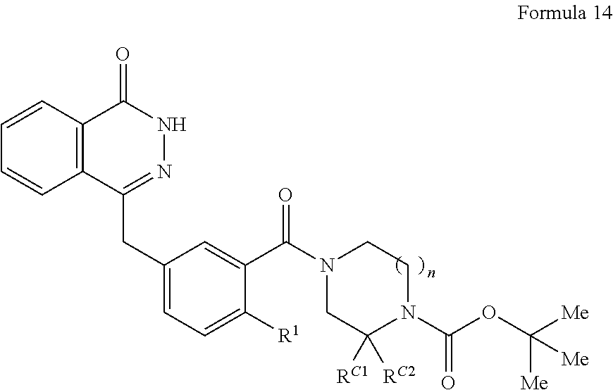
C1=CC2=C(C=C1)C(CC1=CC=C([R1])C(C(N3CC([RC1])([RC2])N(C(OC([Me])([Me])[Me])=O)CC3)=O)=C1)=NNC2=O
